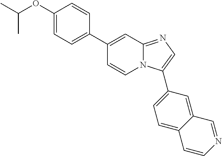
C1(OC(C)C)=CC=C(C2=CC3=NC=C(C4=CC=C5C(=C4)C=NC=C5)N3C=C2)C=C1
